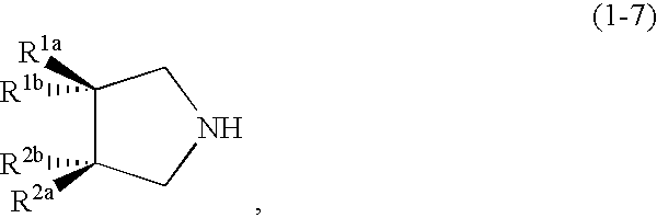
C1([R1a])([R1b])C([R2a])([R2b])CNC1
